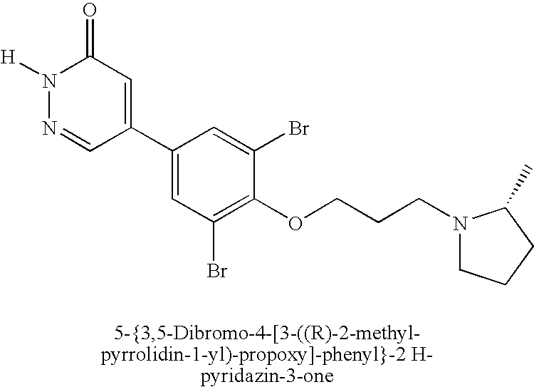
N1([H])N=CC(C2=CC(Br)=C(OCCCN3CCCC3C)C(Br)=C2)=CC1=O
